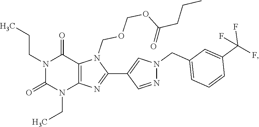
N1(CCC)C(=O)N(CC)C2=C(C1=O)N(COCOC(=O)CCC)C(C1=CN(CC3=CC=CC(C(F)(F)F)=C3)N=C1)=N2
